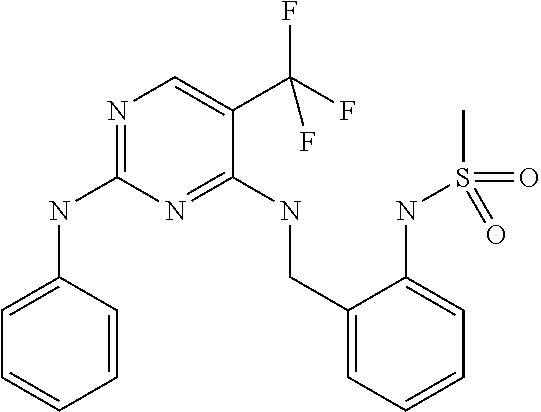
C1=C(NC2=NC=C(C(F)(F)F)C(NCC3=CC=CC=C3NS(=O)(C)=O)=N2)C=CC=C1
